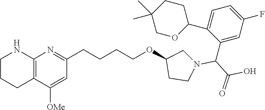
C1CCC2=C(N1)N=C(CCCCOC1CN(C(C(O)=O)C3=CC(F)=CC=C3C3CCC(C)(C)CO3)CC1)C=C2[OMe]
